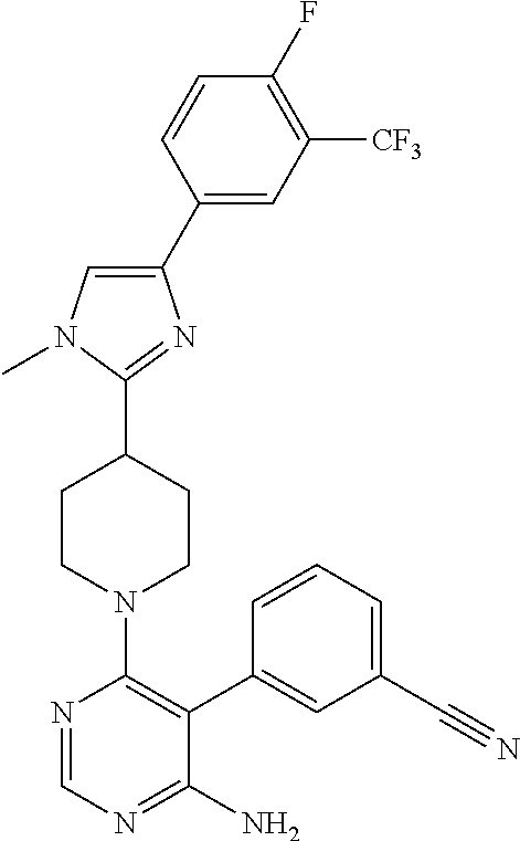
C1(C2=CC([CF3])=C(F)C=C2)=CN(C)C(C2CCN(C3=C(C4=CC(C#N)=CC=C4)C(N)=NC=N3)CC2)=N1
